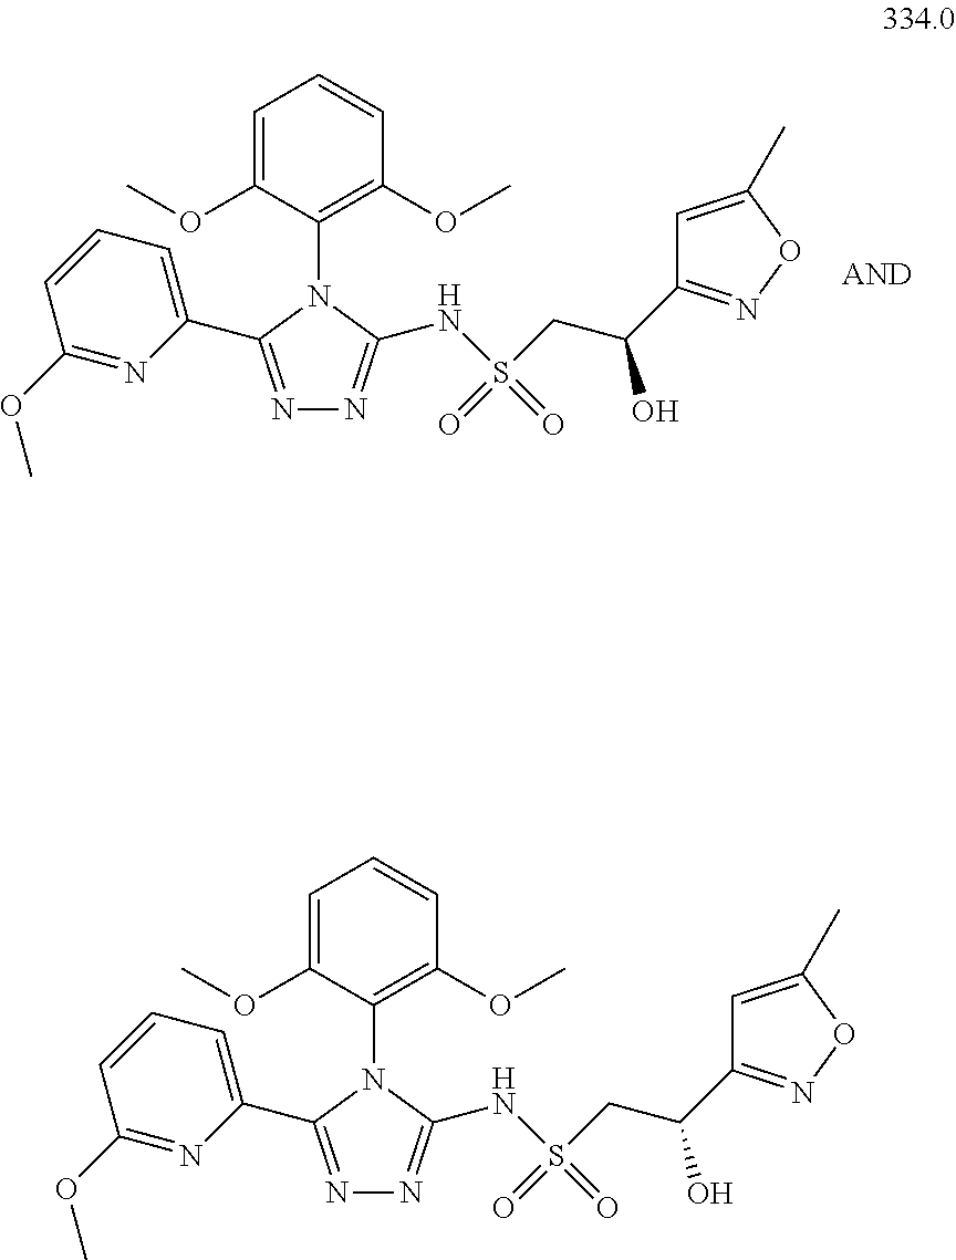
N1=C(C2=CC=CC(OC)=N2)N(C2=C(OC)C=CC=C2OC)C(NS(=O)(=O)CC(O)C2=NOC(C)=C2)=N1.N1=C(C2=CC=CC(OC)=N2)N(C2=C(OC)C=CC=C2OC)C(NS(=O)(=O)CC(O)C2=NOC(C)=C2)=N1
